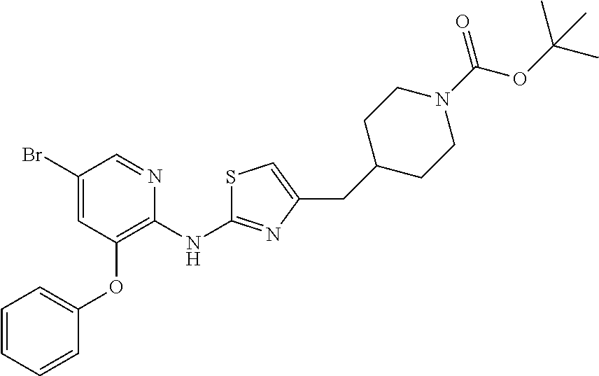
BrC1=CC(OC2=CC=CC=C2)=C(NC2=NC(CC3CCN(C(=O)OC(C)(C)C)CC3)=CS2)N=C1
